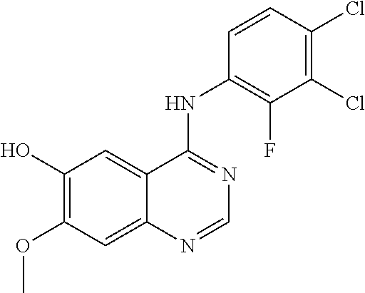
C1(O)=C(OC)C=C2C(=C1)C(NC1=C(F)C(Cl)=C(Cl)C=C1)=NC=N2
